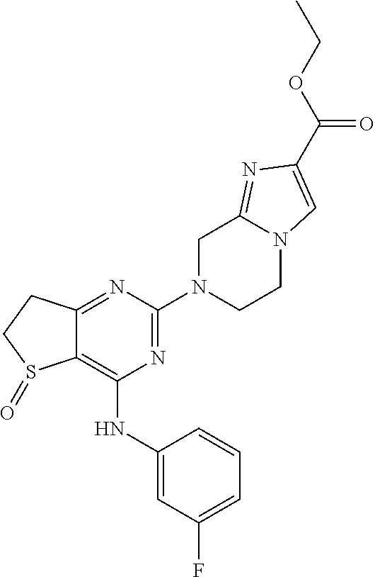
C12=NC(N3CCN4C(=NC(C(OCC)=O)=C4)C3)=NC(NC3=CC(F)=CC=C3)=C1S(=O)CC2
